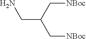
NCC(C[NBoc])C[NBoc]
